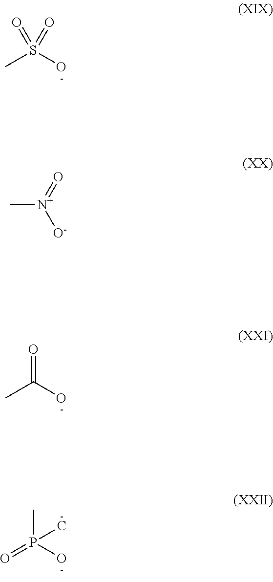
CS(O)(=O)=O.C[N+]([O-])=O.O=C(O)C.P(O)(=O)(C)C
